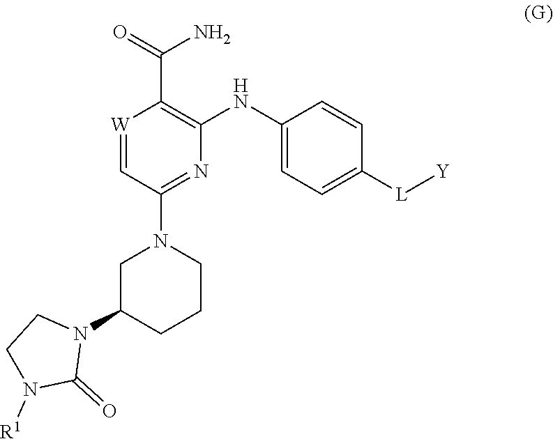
[W]1=CC(N2CC(N3CCN([R1])C3=O)CCC2)=NC(NC2=CC=C([L][Y])C=C2)=C1C(=O)N
